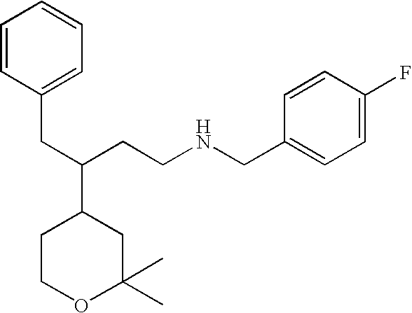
C1COC(C)(C)CC1C(CCNCC1=CC=C(F)C=C1)CC1=CC=CC=C1
